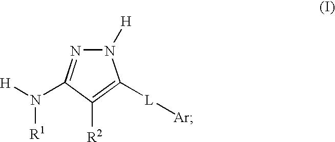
N1([H])N=C(N([H])[R1])C([R2])=C1[L][Ar]
